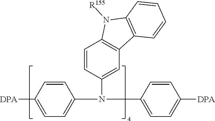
C1([DPA])=CC=C(N(C2=CC3=C(C=C2)N([R155])C2=C3C=CC=C2)C2=CC=C([DPA])C=C2)C=C1
